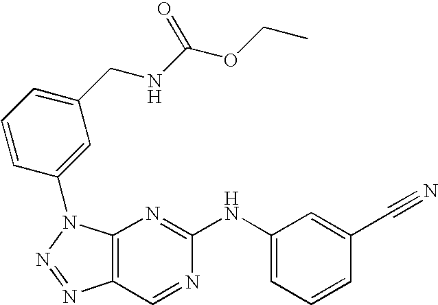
C12=C(N=C(NC3=CC=CC(C#N)=C3)N=C1)N(C1=CC(CNC(OCC)=O)=CC=C1)N=N2
